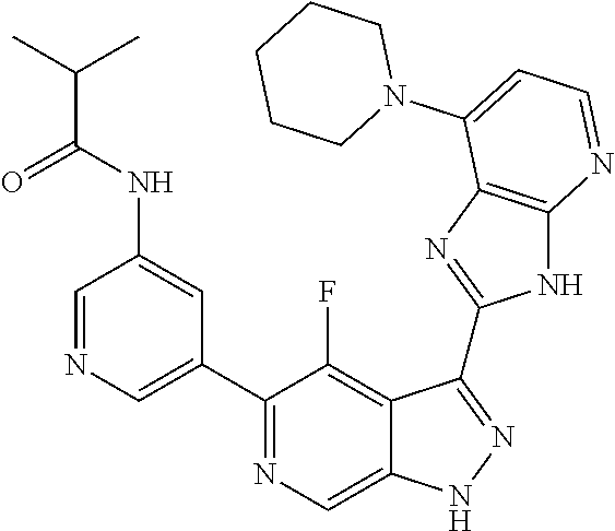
C1=NC=C(C2=NC=C3C(=C2F)C(C2=NC4=C(N2)N=CC=C4N2CCCCC2)=NN3)C=C1NC(C(C)C)=O
